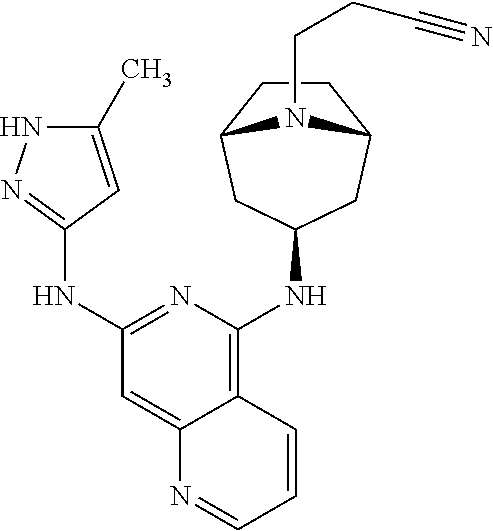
C1(C)=CC(NC2=NC(NC3CC4CCC(C3)N4CCC#N)=C3C(=C2)N=CC=C3)=NN1
